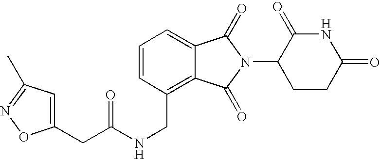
C1=CC(CNC(=O)CC2=CC(C)=NO2)=C2C(=C1)C(=O)N(C1CCC(=O)NC1=O)C2=O
